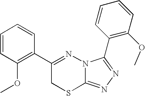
C1=CC=CC(C2=NN3C(=NN=C3C3=C(OC)C=CC=C3)SC2)=C1OC
